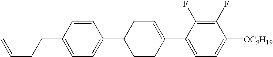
C1(F)=C(F)C(C2=CCC(C3=CC=C(CCC=C)C=C3)CC2)=CC=C1[OC9H19]
